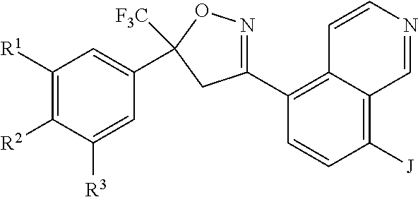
C1(C2=C3C(=C([J])C=C2)C=NC=C3)=NOC(C2=CC([R1])=C([R2])C([R3])=C2)([F3C])C1
